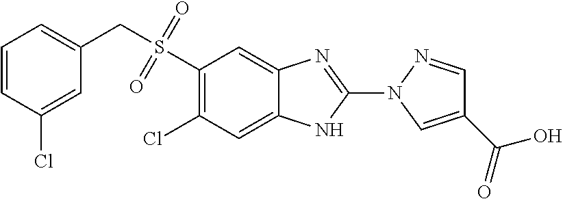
C1(S(CC2=CC=CC(Cl)=C2)(=O)=O)=C(Cl)C=C2C(=C1)N=C(N1N=CC(C(O)=O)=C1)N2
